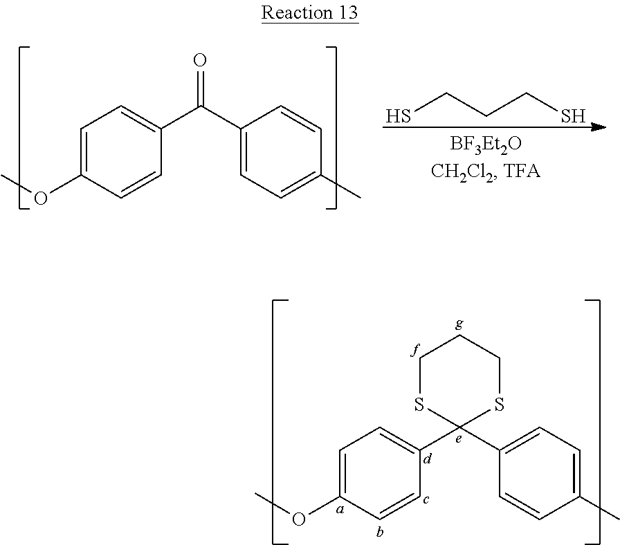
C1=C(OC)C=CC(C2(C3=CC=C(C)C=C3)SCCCS2)=C1.C1=C(OC)C=CC(C(C2=CC=C(C)C=C2)=O)=C1.C(CCS)S
